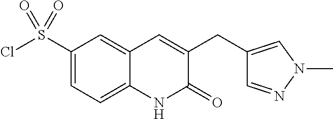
C1=NN(C)C=C1CC1=CC2=CC(S(Cl)(=O)=O)=CC=C2NC1=O
